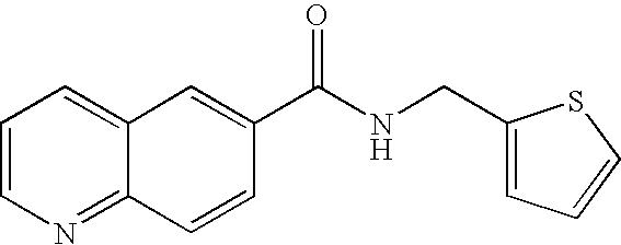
C1=C2C(=NC=C1)C=CC(C(NCC1=CC=CS1)=O)=C2
